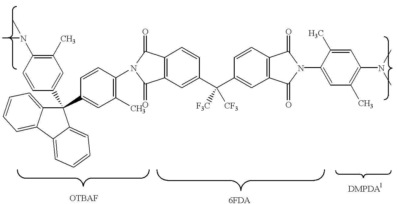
C1(C)=C(N(C)C)C=CC(C2(C3=CC(C)=C(N4C(=O)C5=C(C4=O)C=C(C(C4=CC6=C(C=C4)C(=O)N(C4=CC(C)=C(N(C)C)C=C4C)C6=O)([F3C])[CF3])C=C5)C=C3)C3=CC=CC=C3C3=CC=CC=C32)=C1
